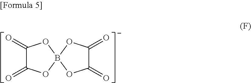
C1(=O)C(=O)OB2(O1)OC(=O)C(=[O-])O2
